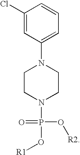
C1(Cl)=CC(N2CCN(P(O[R2])(=O)O[R1])CC2)=CC=C1
